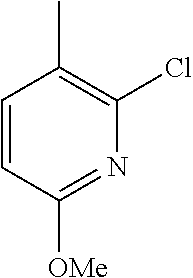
C1=CC([OMe])=NC(Cl)=C1C
